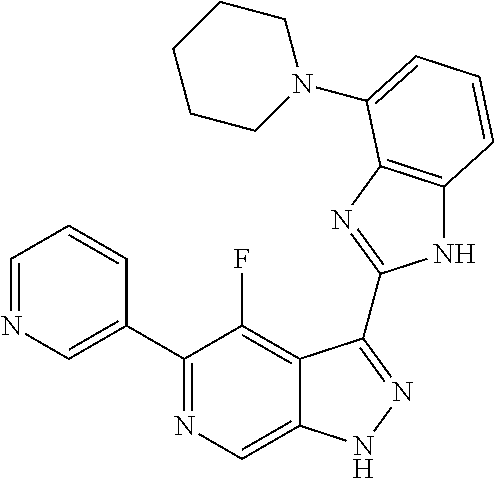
C1=NC=C(C2=NC=C3C(=C2F)C(C2=NC4=C(N2)C=CC=C4N2CCCCC2)=NN3)C=C1
